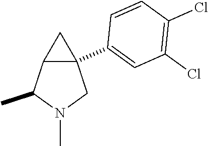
C12C(C3=CC(Cl)=C(Cl)C=C3)(CN(C)C1C)C2
